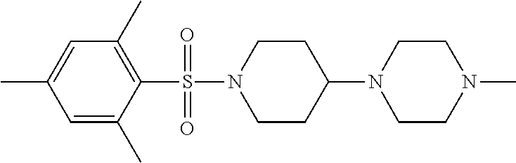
C1=C(C)C=C(C)C(S(N2CCC(N3CCN(C)CC3)CC2)(=O)=O)=C1C
